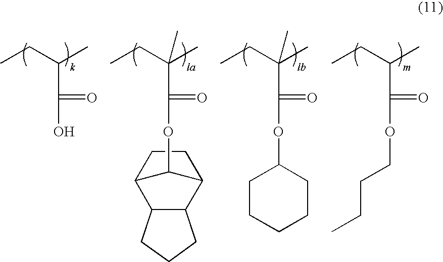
C(C(O)=O)(CC)C.C1CC2C3C(C1C2OC(C(CC)(C)C)=O)CCC3.C(C(OC1CCCCC1)=O)(CC)(C)C.C(C(OCCCC)=O)(CC)C
